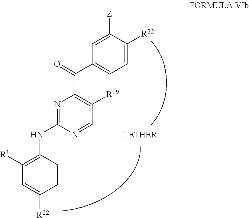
C1=NC(NC2=C([R1])C=C([R22])C=C2)=NC(C(C2=CC=C([R22])C([Z])=C2)=O)=C1[R19]
